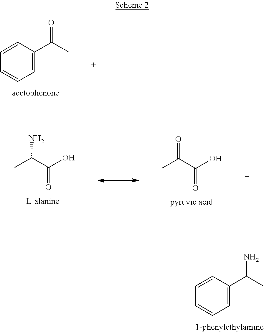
C1=CC=CC=C1C(C)N.C1=CC=CC=C1C(C)=O.CC(C(O)=O)N.CC(C(O)=O)=O
